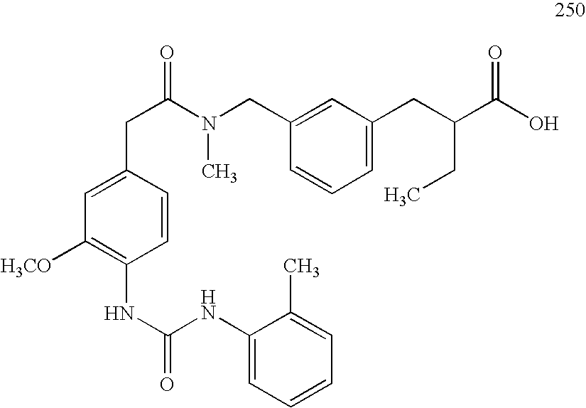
C1(CN(C(CC2=CC([H3CO])=C(NC(NC3=CC=CC=C3C)=O)C=C2)=O)C)=CC(CC(CC)C(O)=O)=CC=C1
